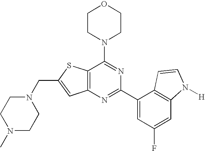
N1(CC2=CC3=C(S2)C(N2CCOCC2)=NC(C2=CC(F)=CC4=C2C=CN4[H])=N3)CCN(C)CC1
